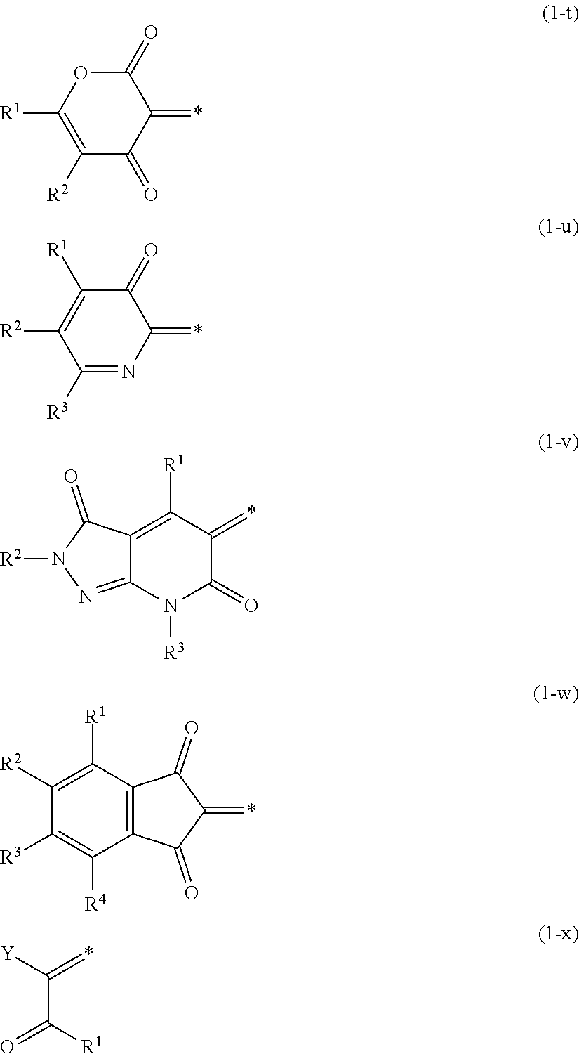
C1([R2])=C([R1])OC(=O)C(=*)C1=O.C1([R3])=NC(=*)C(=O)C([R1])=C1[R2].C12=C([R1])C(=*)C(=O)N([R3])C1=NN([R2])C2=O.C1([R3])=C([R4])C2=C(C([R1])=C1[R2])C(=O)C(=*)C2=O.[Y]C(C([R1])=O)=*
